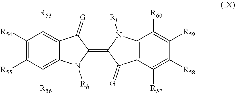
C1([R54])=C([R55])C([R56])=C2C(=C1[R53])C(=[G])C(=C1C(=[G])C3=C(C([R60])=C([R59])C([R58])=C3[R57])N1[Ri])N2[Rh]
